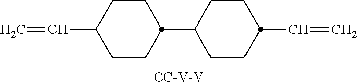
C(C1CCC(C2CCC(C=C)CC2)CC1)=C.[CC-V-V]
